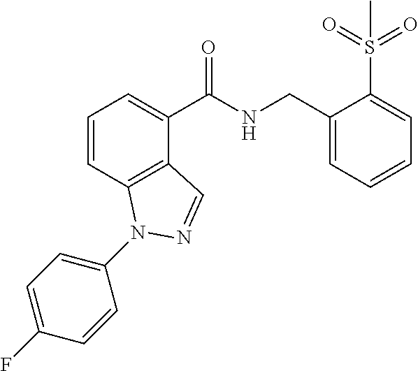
C1=CC2=C(C(C(NCC3=CC=CC=C3S(=O)(=O)C)=O)=C1)C=NN2C1=CC=C(F)C=C1
